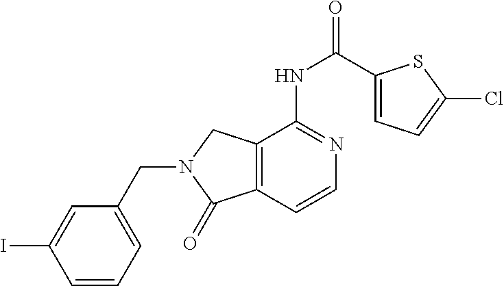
C1=C(I)C=CC=C1CN1CC2=C(C=CN=C2NC(C2=CC=C(Cl)S2)=O)C1=O
